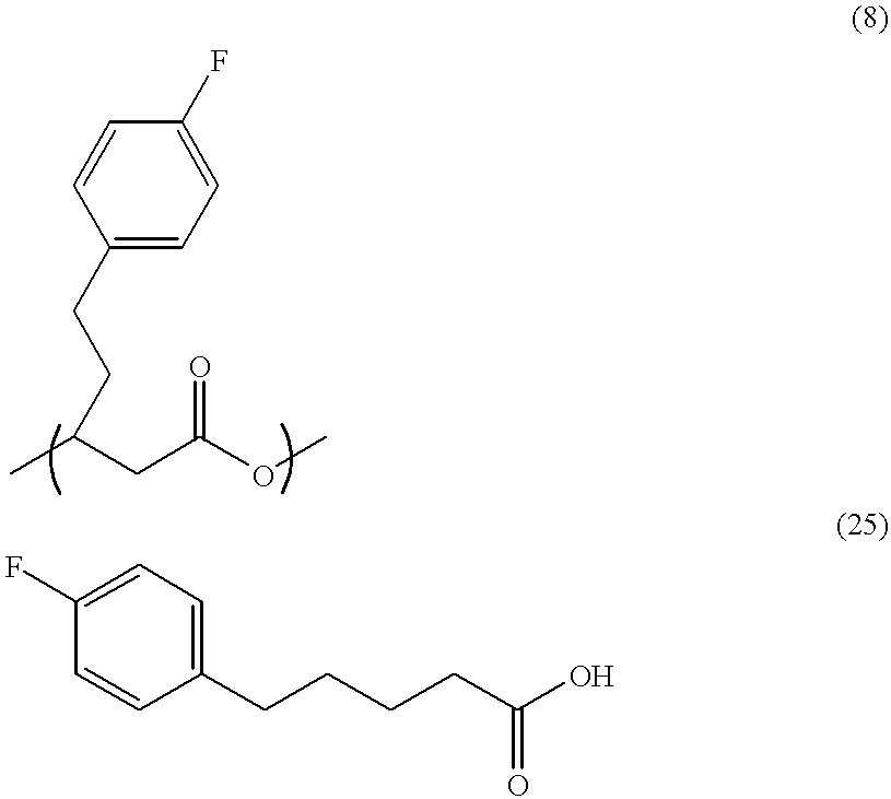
C(C(OC)=O)C(C)CCC1=CC=C(F)C=C1.C1=CC(CCCCC(O)=O)=CC=C1F
